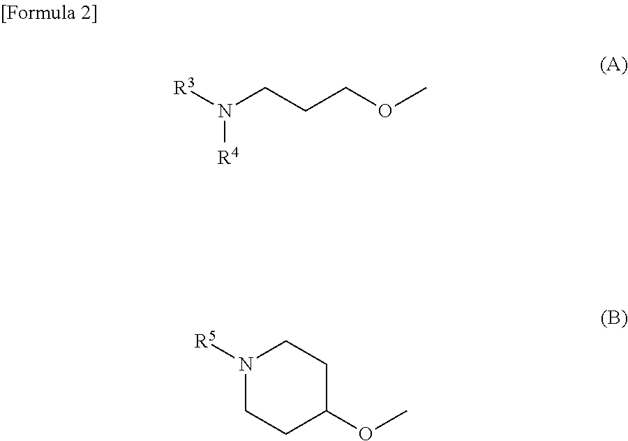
[R3]N(CCCOC)[R4].N1([R5])CCC(OC)CC1
